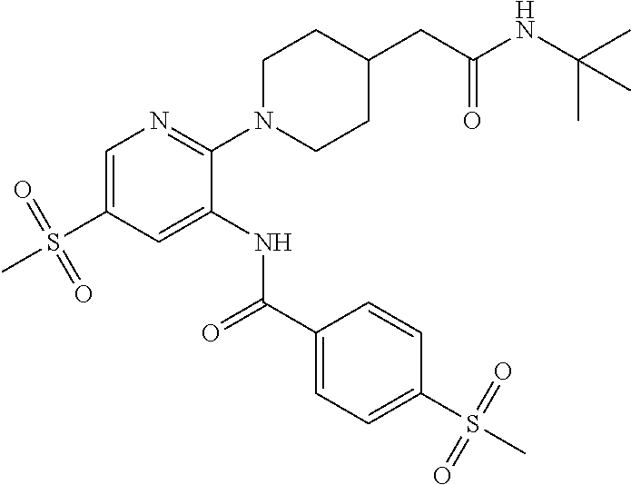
C1=C(S(=O)(=O)C)C=C(NC(C2=CC=C(S(=O)(=O)C)C=C2)=O)C(N2CCC(CC(NC(C)(C)C)=O)CC2)=N1
